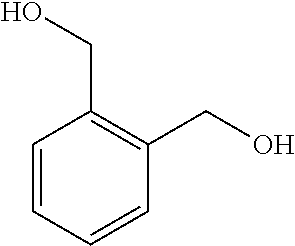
C1=CC=CC(CO)=C1CO
